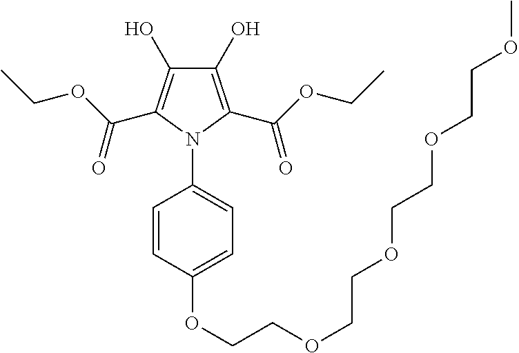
C1(O)=C(C(OCC)=O)N(C2=CC=C(OCCOCCOCCOCCOC)C=C2)C(C(OCC)=O)=C1O
